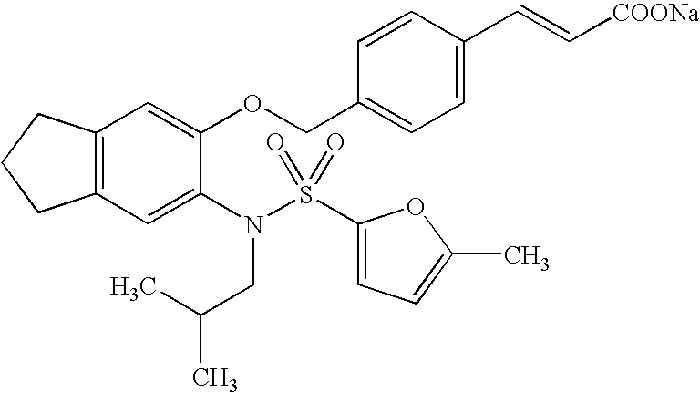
C12=C(C=C(N(S(C3=CC=C(C)O3)(=O)=O)CC(C)C)C(OCC3=CC=C(C=C[COONa])C=C3)=C1)CCC2
